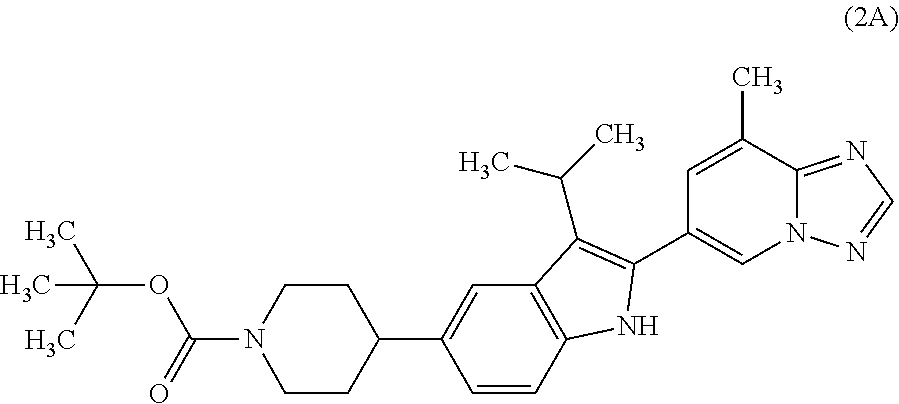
O(C(C)(C)C)C(N1CCC(C2=CC3=C(C=C2)NC(C2=CN4C(=NC=N4)C(C)=C2)=C3C(C)C)CC1)=O
